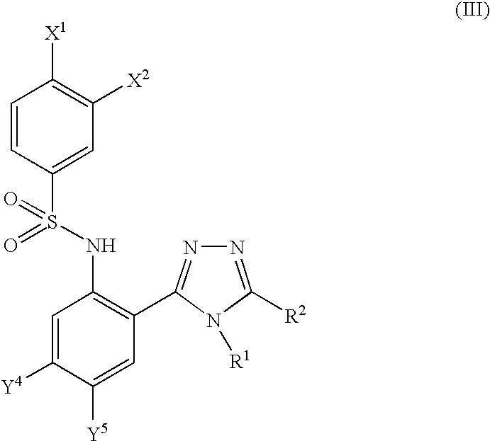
C1=C([Y4])C([Y5])=CC(C2=NN=C([R2])N2[R1])=C1NS(=O)(C1=CC([X2])=C([X1])C=C1)=O
